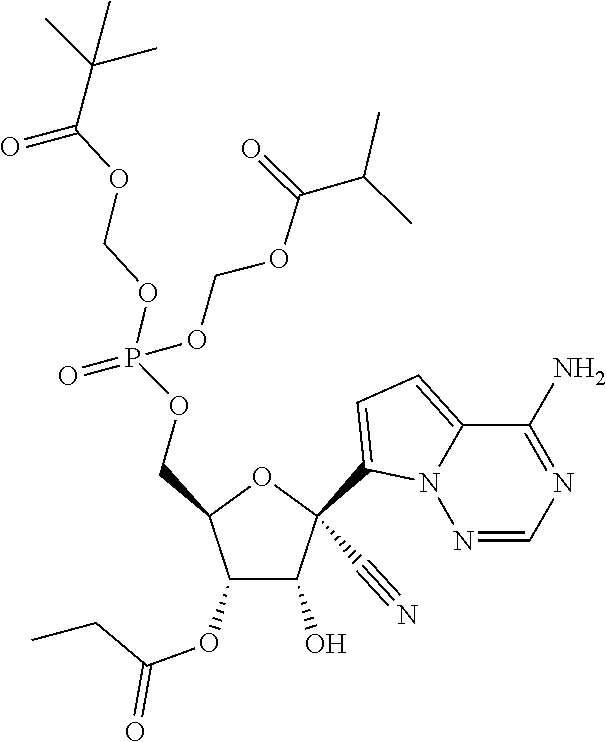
C1(C#N)(C2=CC=C3N2N=CN=C3N)C(O)C(OC(CC)=O)C(COP(OCOC(=O)C(C)(C)C)(=O)OCOC(=O)C(C)C)O1
